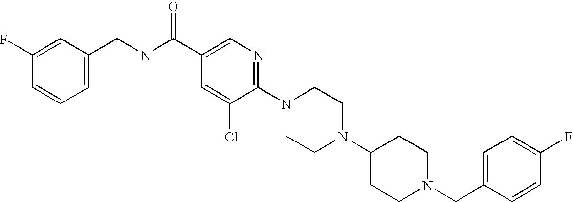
C1(F)=CC=C(CN2CCC(N3CCN(C4=NC=C(C(NCC5=CC=CC(F)=C5)=O)C=C4Cl)CC3)CC2)C=C1
